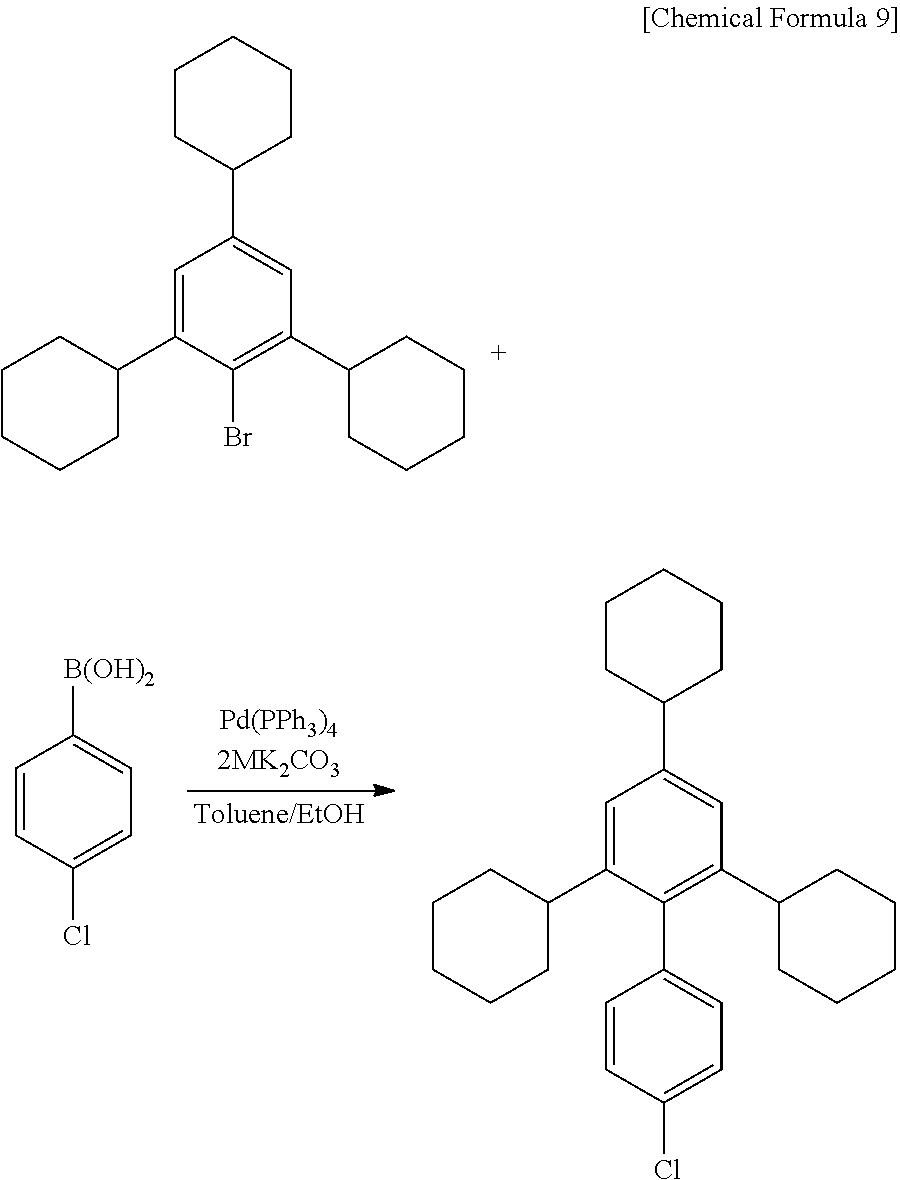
C1=C(C2CCCCC2)C(Br)=C(C2CCCCC2)C=C1C1CCCCC1.C1=CC(Cl)=CC=C1[B(OH)2].C1=C(C2CCCCC2)C(C2=CC=C(Cl)C=C2)=C(C2CCCCC2)C=C1C1CCCCC1
